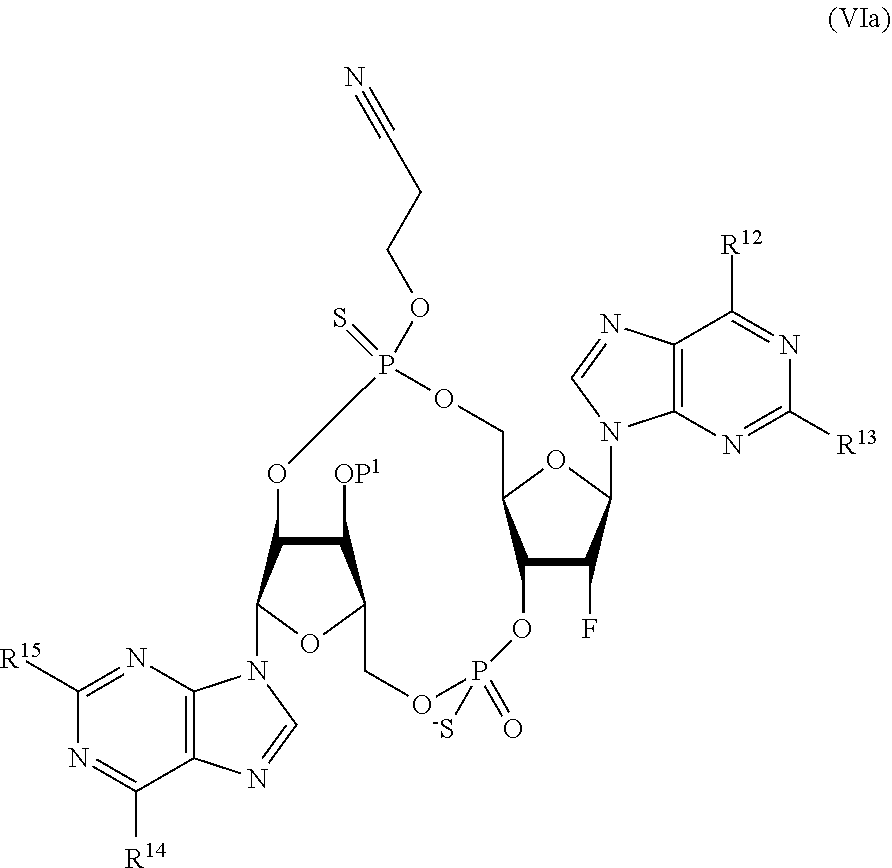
C12=C(N=C([R15])N=C1[R14])N(C1C3C([OP1])C(O1)COP([-S])(=O)OC1C(F)C(N4C5=C(C([R12])=NC([R13])=N5)N=C4)OC1COP(OCCC#N)(=S)O3)C=N2
